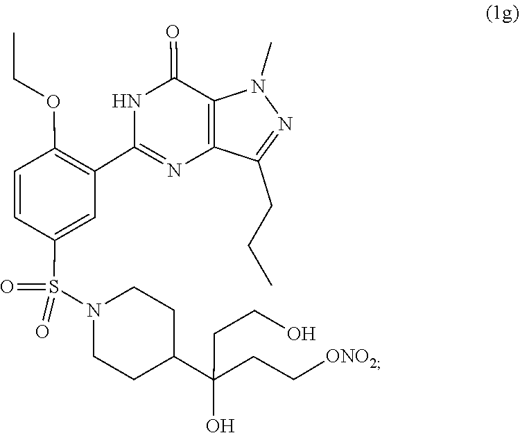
C1C(C(CCO)(CC[ONO2])O)CCN(S(=O)(=O)C2=CC(C3=NC4=C(N(C)N=C4CCC)C(=O)N3)=C(OCC)C=C2)C1
